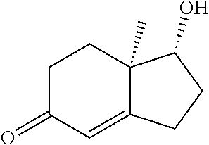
C12(C)C(=CC(=O)CC1)CCC2O
